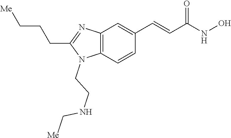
C1(CCC[Me])=NC2=C(N1CCNC[Me])C=CC(C=CC(=O)NO)=C2
